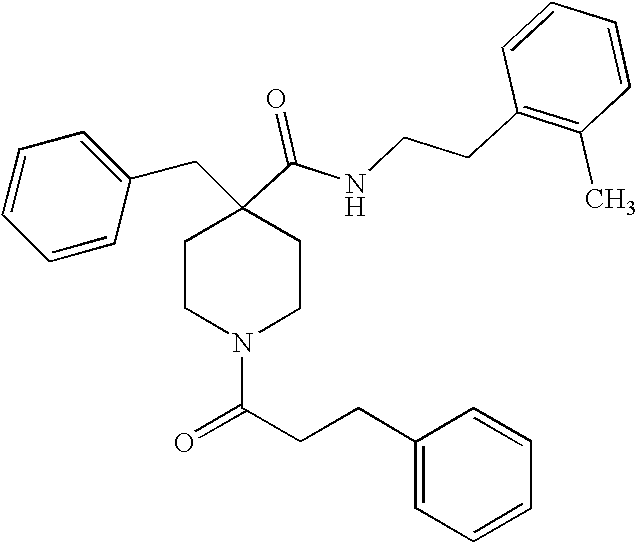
C1=CC=CC(CC2(C(=O)NCCC3=C(C)C=CC=C3)CCN(C(CCC3=CC=CC=C3)=O)CC2)=C1
